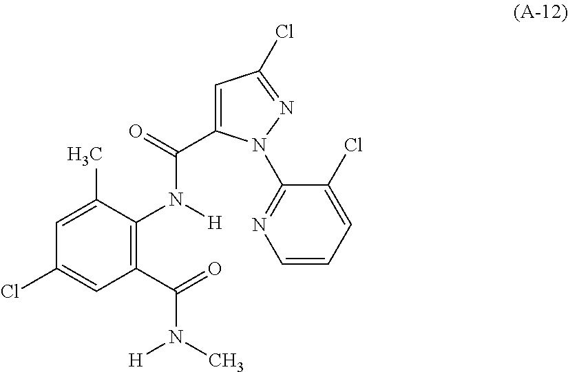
C1(C(=O)N(C)[H])=C(N(C(=O)C2=CC(Cl)=NN2C2=NC=CC=C2Cl)[H])C(C)=CC(Cl)=C1
